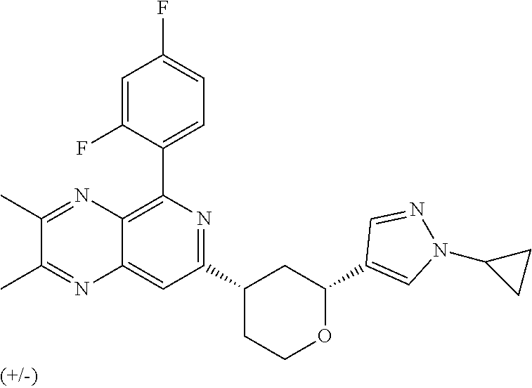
C12=CC(C3CCOC(C4=CN(C5CC5)N=C4)C3)=NC(C3=CC=C(F)C=C3F)=C1N=C(C)C(C)=N2
